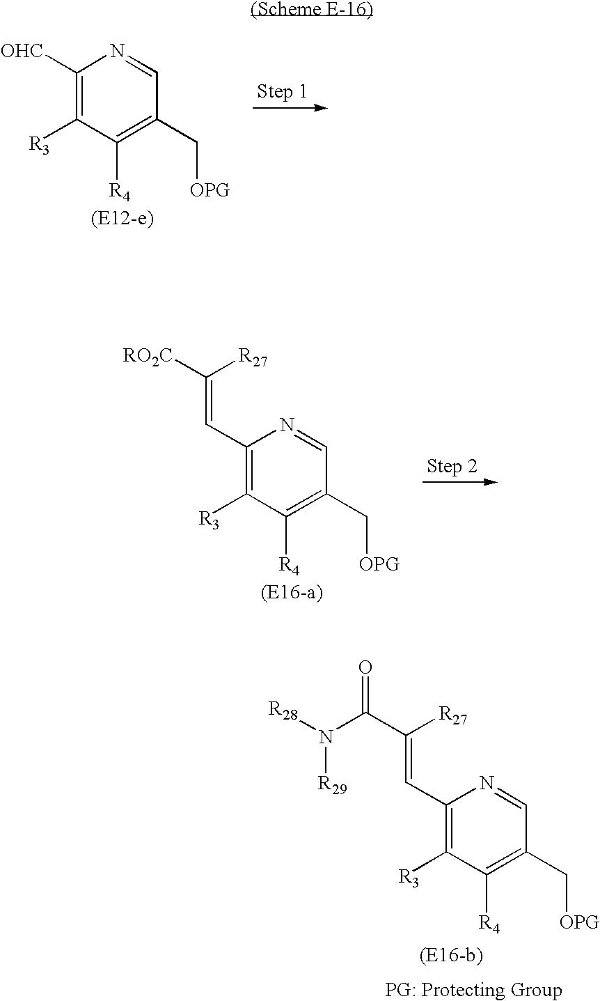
C1([OHC])=C([R3])C([R4])=C(C[OPG])C=N1.C1(C=C([RO2C])[R27])=C([R3])C([R4])=C(C[OPG])C=N1.C1(C=C(C(N([R28])[R29])=O)[R27])=C([R3])C([R4])=C(C[OPG])C=N1
